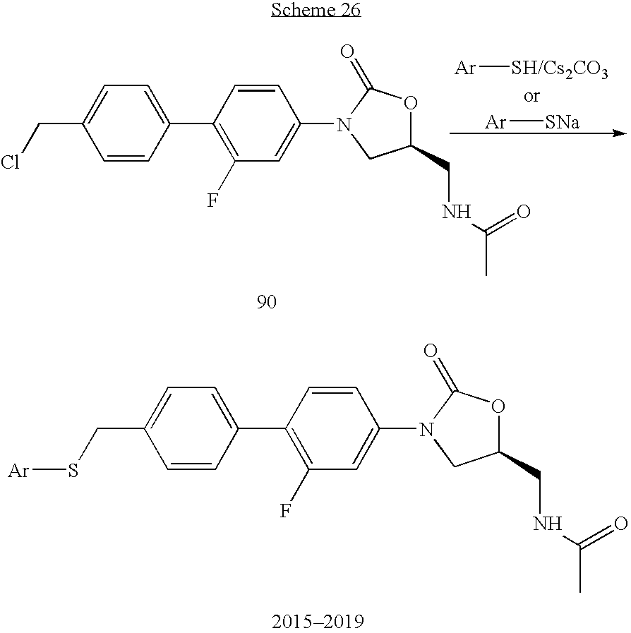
C(S[Ar])C1=CC=C(C2=C(F)C=C(N3CC(CNC(=O)C)OC3=O)C=C2)C=C1.C(Cl)C1=CC=C(C2=C(F)C=C(N3CC(CNC(=O)C)OC3=O)C=C2)C=C1.[Ar][SH/Cs2CO3].[Ar][SNa]
